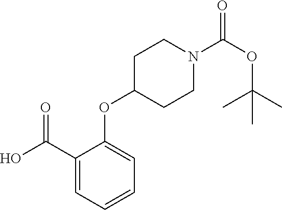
C1(C(O)=O)=CC=CC=C1OC1CCN(C(OC(C)(C)C)=O)CC1
